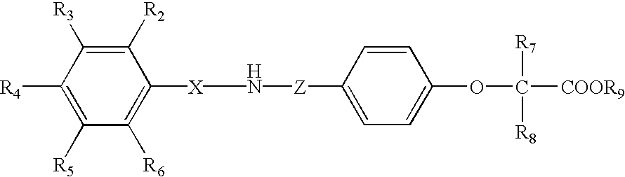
C1([R6])=C([X]N[Z]C2=CC=C(OC([R7])([R8])[COOR9])C=C2)C([R2])=C([R3])C([R4])=C1[R5]
